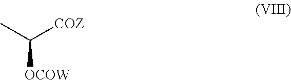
CC([COZ])[OCOW]
